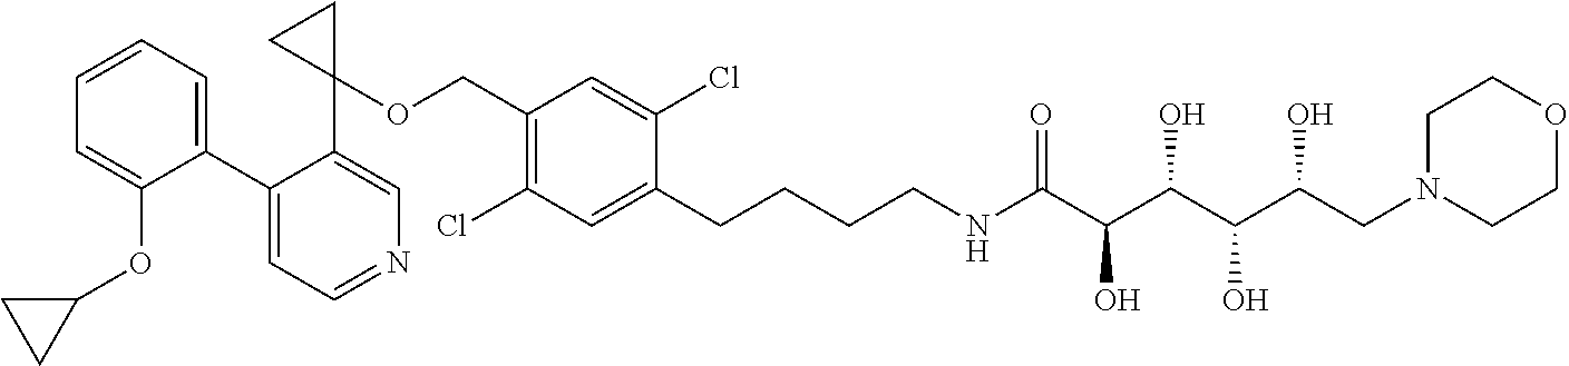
C1(C2=CC=CC=C2OC2CC2)=CC=NC=C1C1(OCC2=C(Cl)C=C(CCCCNC(C(C(C(C(CN3CCOCC3)O)O)O)O)=O)C(Cl)=C2)CC1
